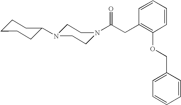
C(CC1=C(OCC2=CC=CC=C2)C=CC=C1)(=O)N1CCN(C2CCCCC2)CC1
